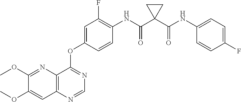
C12=C(N=CN=C1OC1=CC(F)=C(NC(C3(C(NC4=CC=C(F)C=C4)=O)CC3)=O)C=C1)C=C(OC)C(OC)=N2
